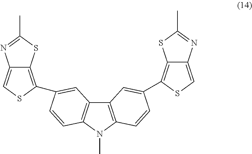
C12=CSC(C3=CC4=C(C=C3)N(C)C3=C4C=C(C4=C5C(=CS4)N=C(C)S5)C=C3)=C1SC(C)=N2
